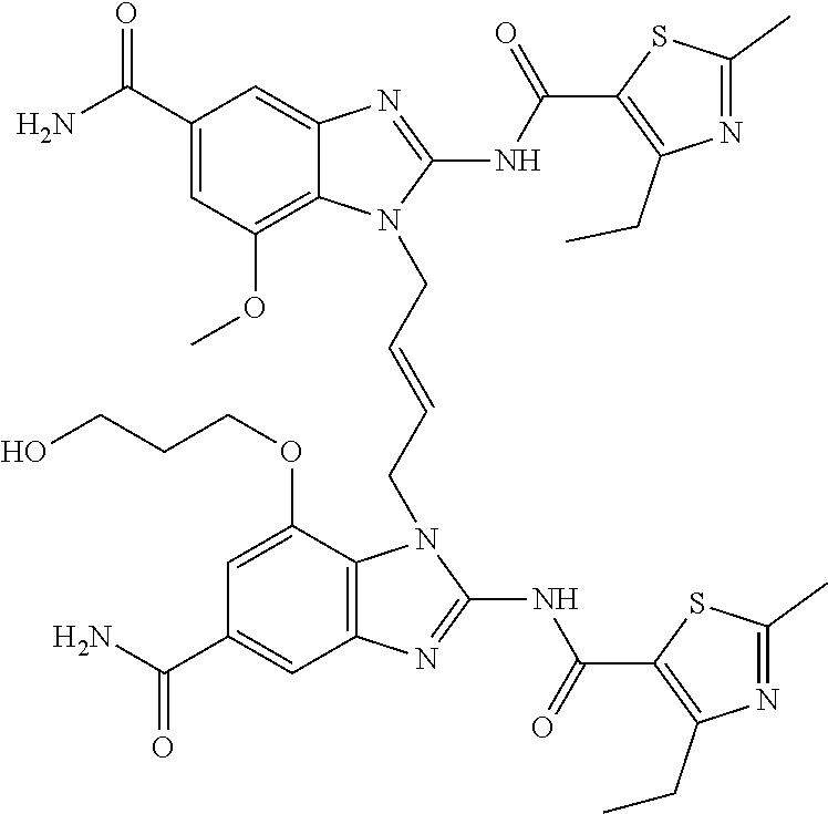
NC(C1=CC(OC)=C2C(=C1)N=C(NC(=O)C1=C(CC)N=C(C)S1)N2CC=CCN1C2=C(C=C(C(N)=O)C=C2OCCCO)N=C1NC(=O)C1=C(CC)N=C(C)S1)=O
